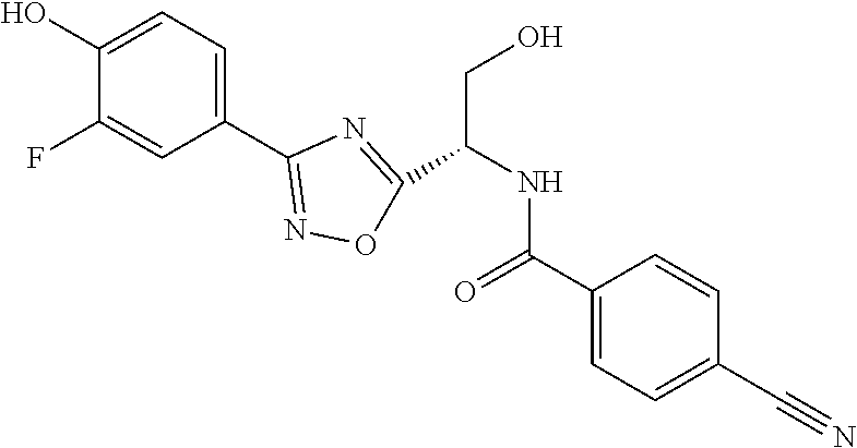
C1(O)=CC=C(C2=NOC(C(NC(C3=CC=C(C#N)C=C3)=O)CO)=N2)C=C1F
